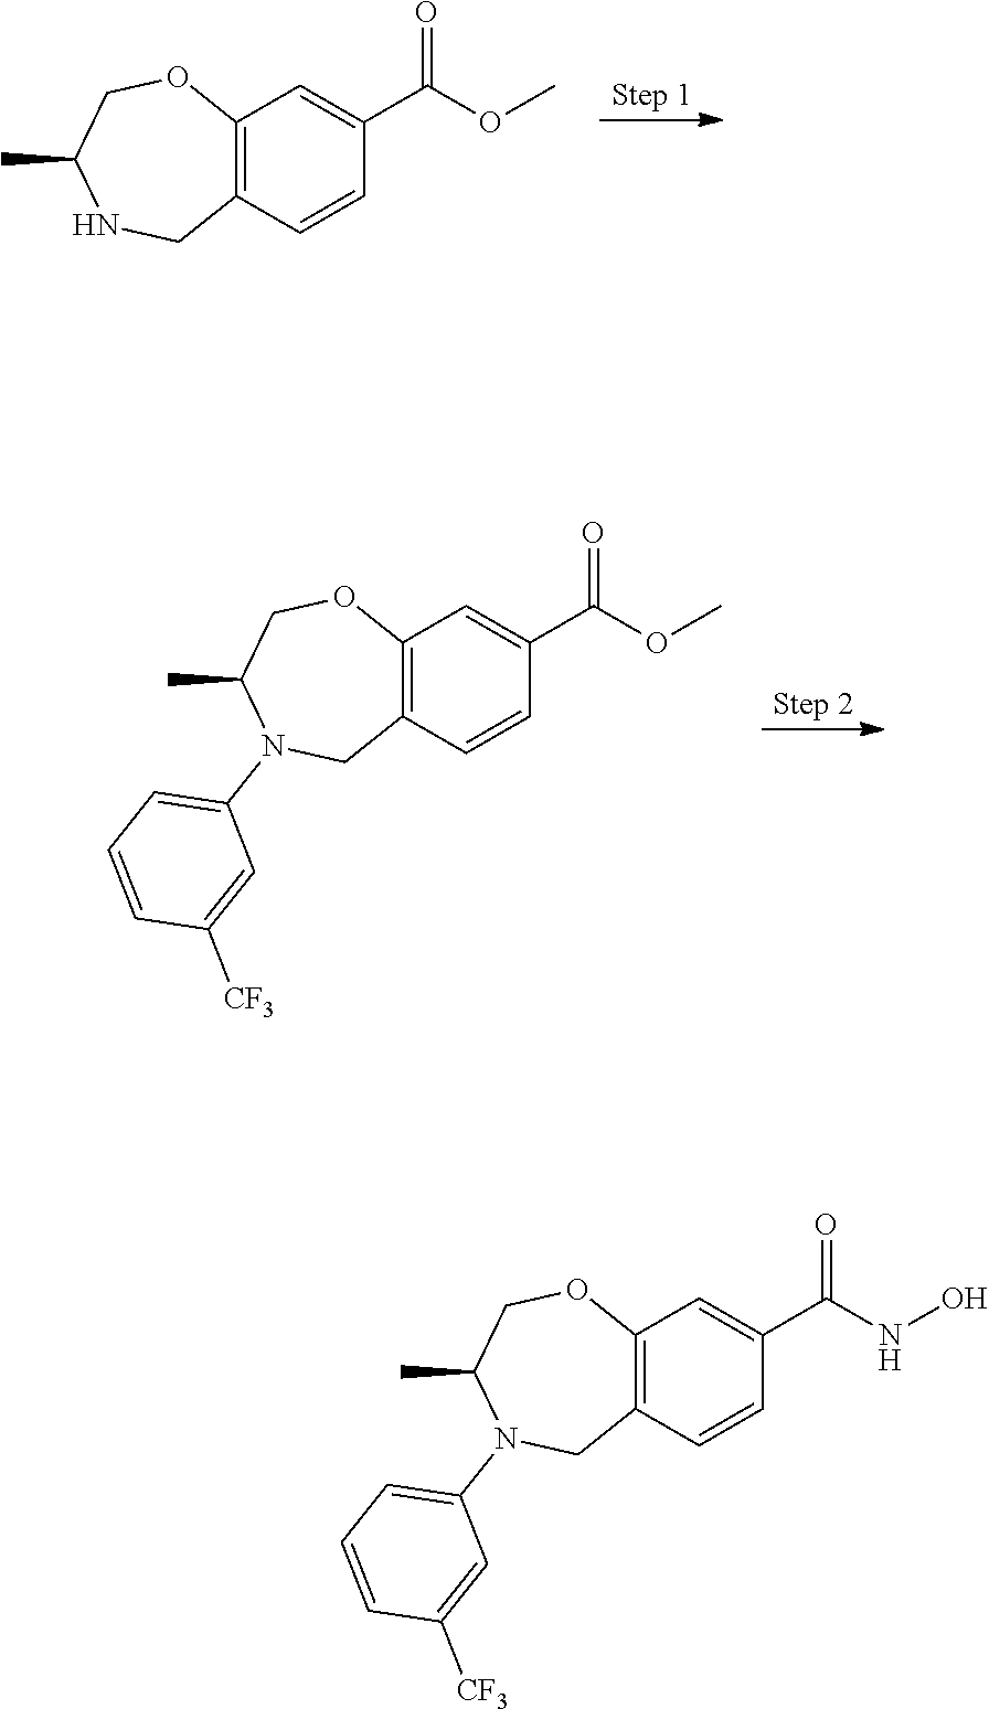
C12=C(C=C(C(OC)=O)C=C1)OCC(C)NC2.C12=C(C=C(C(NO)=O)C=C1)OCC(C)N(C1=CC=CC([CF3])=C1)C2.C12=C(C=C(C(OC)=O)C=C1)OCC(C)N(C1=CC=CC([CF3])=C1)C2
